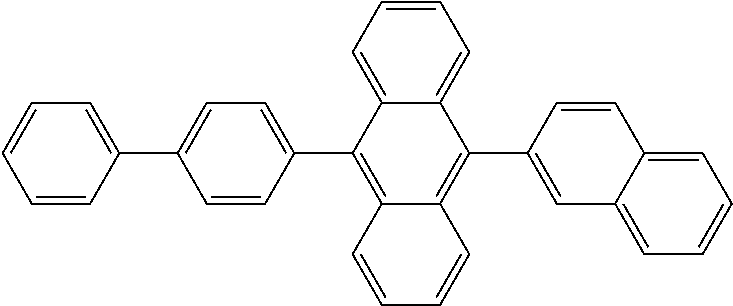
C12=C(C3=CC=C(C4=CC=CC=C4)C=C3)C3=CC=CC=C3C(C3=CC4=CC=CC=C4C=C3)=C1C=CC=C2
